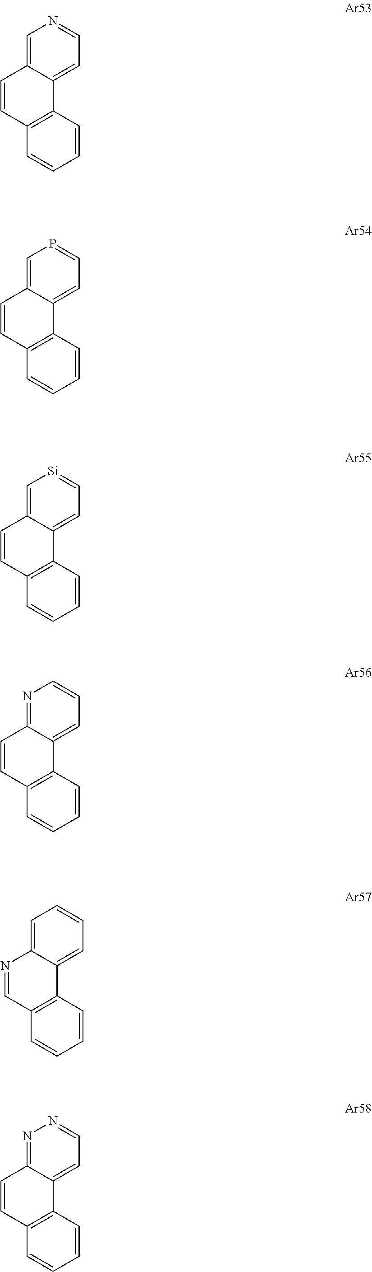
C1=C2C(=CC=N1)C1=C(C=C2)C=CC=C1.C1=C2C(=CC=P1)C1=C(C=C2)C=CC=C1.C1=C2C(=CC=[Si]1)C1=C(C=C2)C=CC=C1.N1=C2C(=CC=C1)C1=C(C=C2)C=CC=C1.C1=C2C(=CC=C1)C1=C(C=N2)C=CC=C1.N1=C2C(=CC=N1)C1=C(C=C2)C=CC=C1
